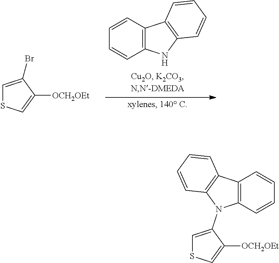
C12=C(C=CC=C1)C1=C(N2)C=CC=C1.C1=C(Br)C([OCH2OEt])=CS1.C1=C(N2C3=C(C4=C2C=CC=C4)C=CC=C3)C([OCH2OEt])=CS1
